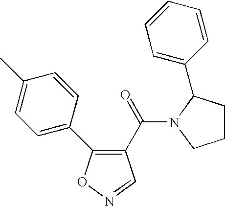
C1=C(C2=C(C(=O)N3C(C4=CC=CC=C4)CCC3)C=NO2)C=CC(C)=C1
